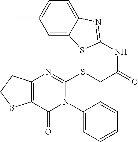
C12=CC(C)=CC=C1N=C(NC(=O)CSC1=NC3=C(C(=O)N1C1=CC=CC=C1)SCC3)S2
